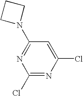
C1=C(Cl)N=C(Cl)N=C1N1CCC1
